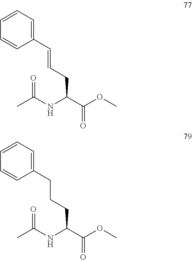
C1=CC=CC(C=CCC(NC(=O)C)C(=O)OC)=C1.C1=CC=CC(CCCC(NC(=O)C)C(=O)OC)=C1
